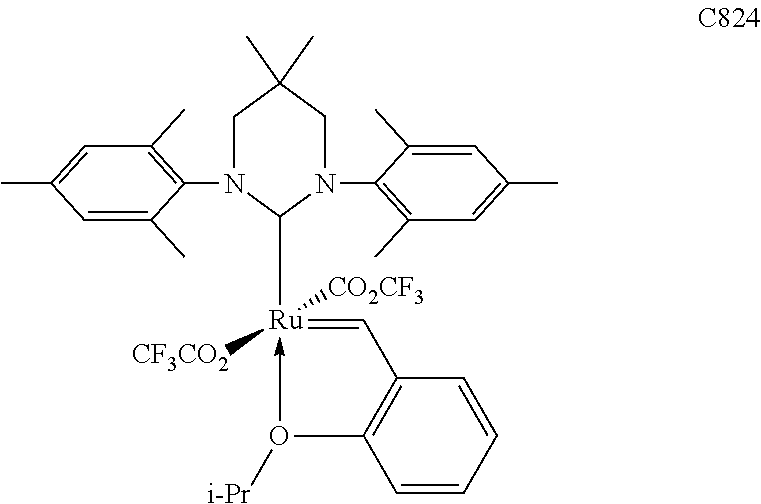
C1=C(C)C=C(C)C(N2CC(C)(C)CN(C3=C(C)C=C(C)C=C3C)C2[Ru]2([CF3CO2])([CO2CF3])-O([i-Pr])C3=C(C=2)C=CC=C3)=C1C
